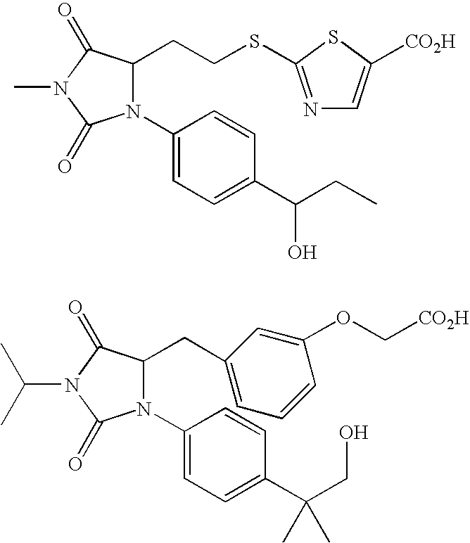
CN1C(=O)N(C2=CC=C(C(CC)O)C=C2)C(CCSC2=NC=C([CO2H])S2)C1=O.N1(C2=CC=C(C(CO)(C)C)C=C2)C(CC2=CC=CC(OC[CO2H])=C2)C(=O)N(C(C)C)C1=O
